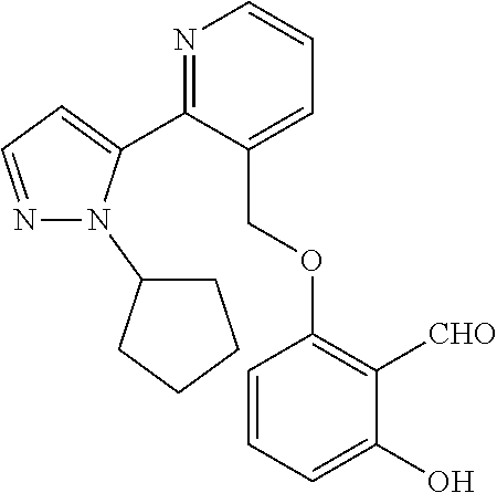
N1=C(C2=CC=NN2C2CCCC2)C(COC2=C([CHO])C(O)=CC=C2)=CC=C1
